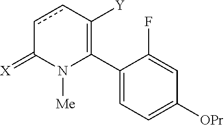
C1(C2=C([Y])ccC(=[X])N2[Me])=CC=C([OPr])C=C1F
